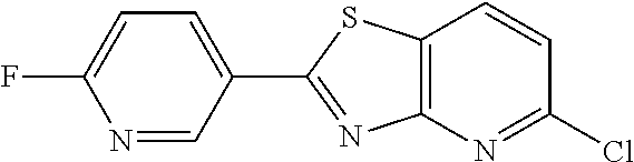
FC1=CC=C(C2=NC3=C(C=CC(Cl)=N3)S2)C=N1
